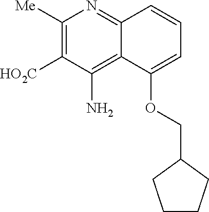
C1([Me])=C([HO2C])C(N)=C2C(=N1)C=CC=C2OCC1CCCC1
